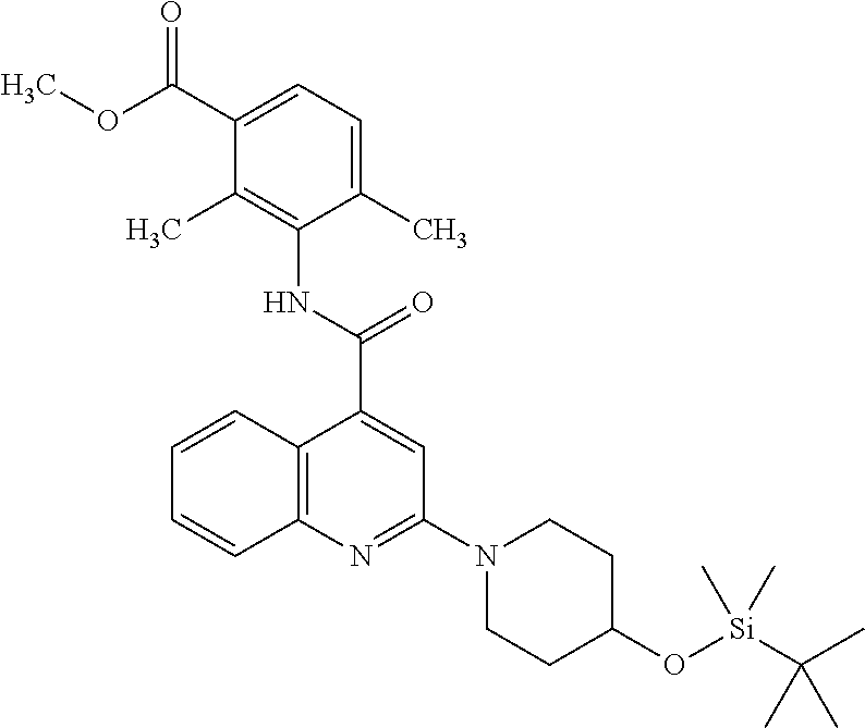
C1(C(=O)OC)=CC=C(C)C(NC(C2=CC(N3CCC(O[Si](C(C)(C)C)(C)C)CC3)=NC3=C2C=CC=C3)=O)=C1C
